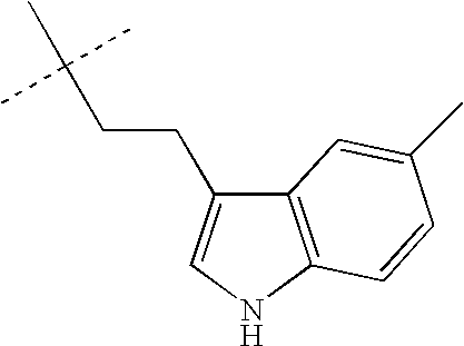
C12=C(NC=C1CCC(C)(C)C)C=CC(C)=C2
